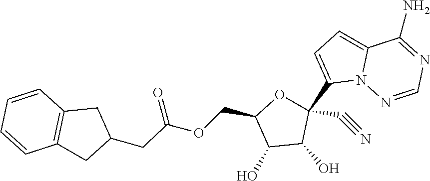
C1(N)=NC=NN2C1=CC=C2C1(C#N)C(O)C(O)C(COC(CC2CC3=C(C2)C=CC=C3)=O)O1
